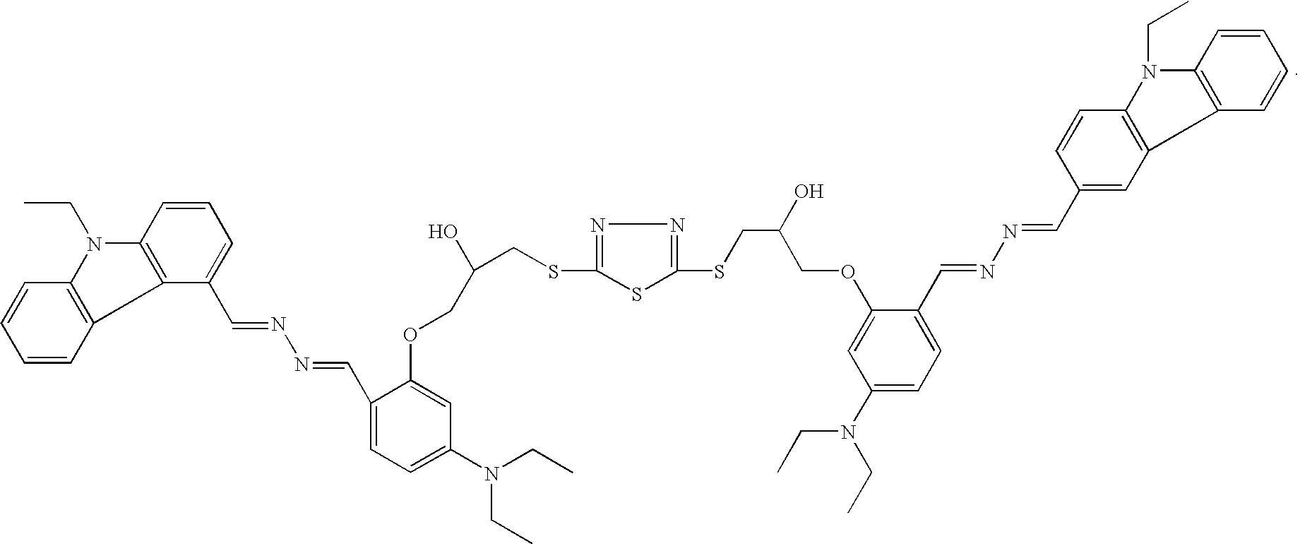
C1=CC2=C(C=C1)N(CC)C1=C2C(C=NN=CC2=CC=C(N(CC)CC)C=C2OCC(CSC2=NN=C(SCC(O)COC3=CC(N(CC)CC)=CC=C3C=NN=CC3=CC4=C(C=C3)N(CC)C3=C4C=CC=C3)S2)O)=CC=C1
